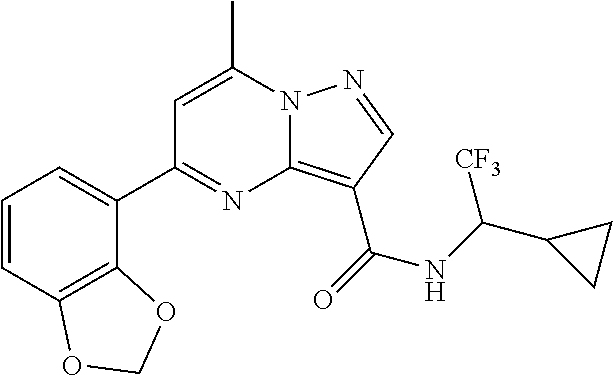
C1=C(C)N2C(=C(C(=O)NC(C3CC3)[CF3])C=N2)N=C1C1=CC=CC2=C1OCO2
